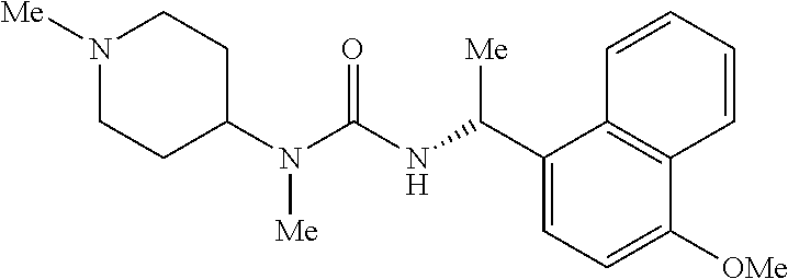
N1([Me])CCC(N(C(=O)NC(C2=CC=C([OMe])C3=C2C=CC=C3)[Me])[Me])CC1
